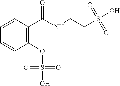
C1=CC(OS(O)(=O)=O)=C(C(=O)NCCS(O)(=O)=O)C=C1
